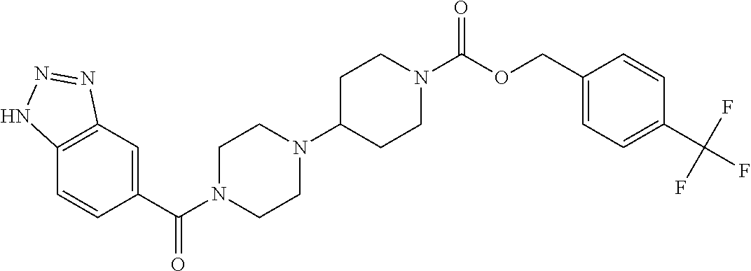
C12=C(C=C(C(N3CCN(C4CCN(C(OCC5=CC=C(C(F)(F)F)C=C5)=O)CC4)CC3)=O)C=C1)N=NN2
